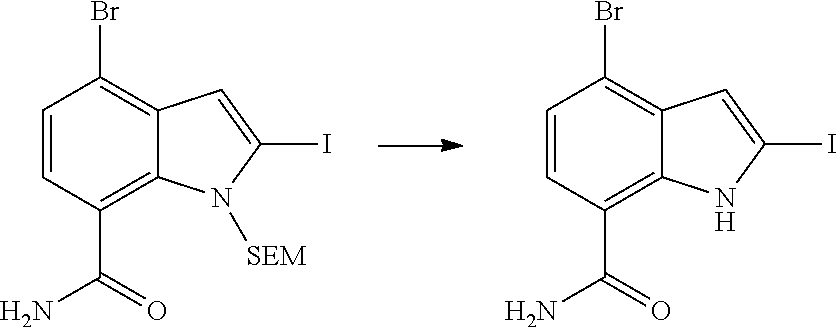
BrC1=C2C(=C(C(=O)N)C=C1)N([SEM])C(I)=C2.BrC1=C2C(=C(C(=O)N)C=C1)NC(I)=C2
